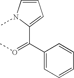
C1=CN(C)C(C(C2=CC=CC=C2)=OC)=C1
